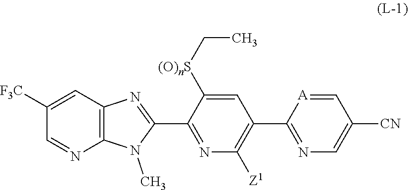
C12=C(C=C([F3C])C=N1)N=C(C1=NC([Z1])=C(C3=NC=C([CN])C=[A]3)C=C1[(O)nS]CC)N2C
